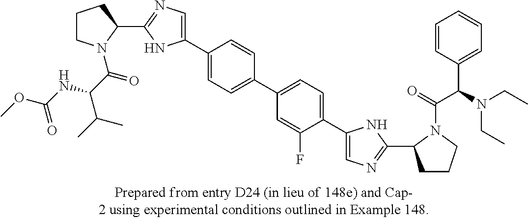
C1CN(C(C(NC(OC)=O)C(C)C)=O)C(C2=NC=C(C3=CC=C(C4=CC=C(C5=CN=C(C6CCCN6C(=O)C(N(CC)CC)C6=CC=CC=C6)N5)C(F)=C4)C=C3)N2)C1
